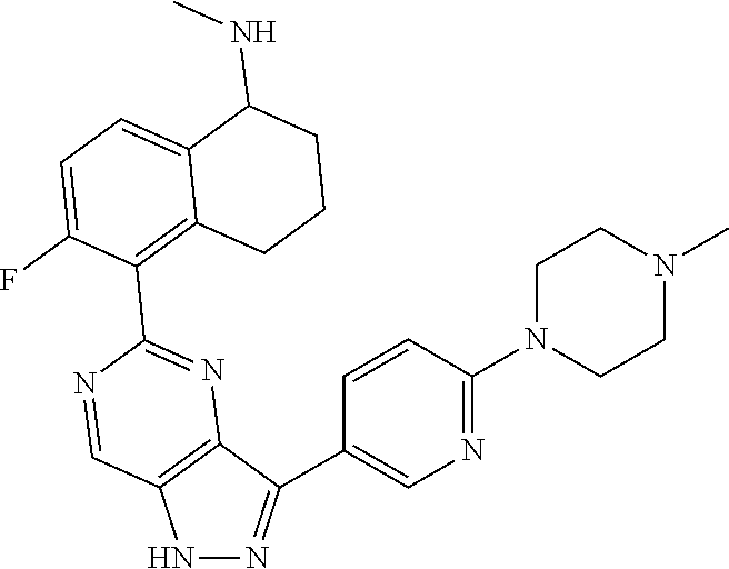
N1N=C(C2=CN=C(N3CCN(C)CC3)C=C2)C2=C1C=NC(C1=C3C(=CC=C1F)C(NC)CCC3)=N2
